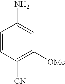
C1=CC([CN])=C([OMe])C=C1N
